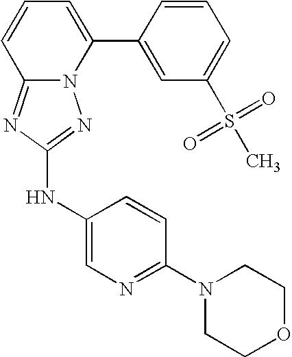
N12C(=NC(NC3=CN=C(N4CCOCC4)C=C3)=N1)C=CC=C2C1=CC(S(C)(=O)=O)=CC=C1
